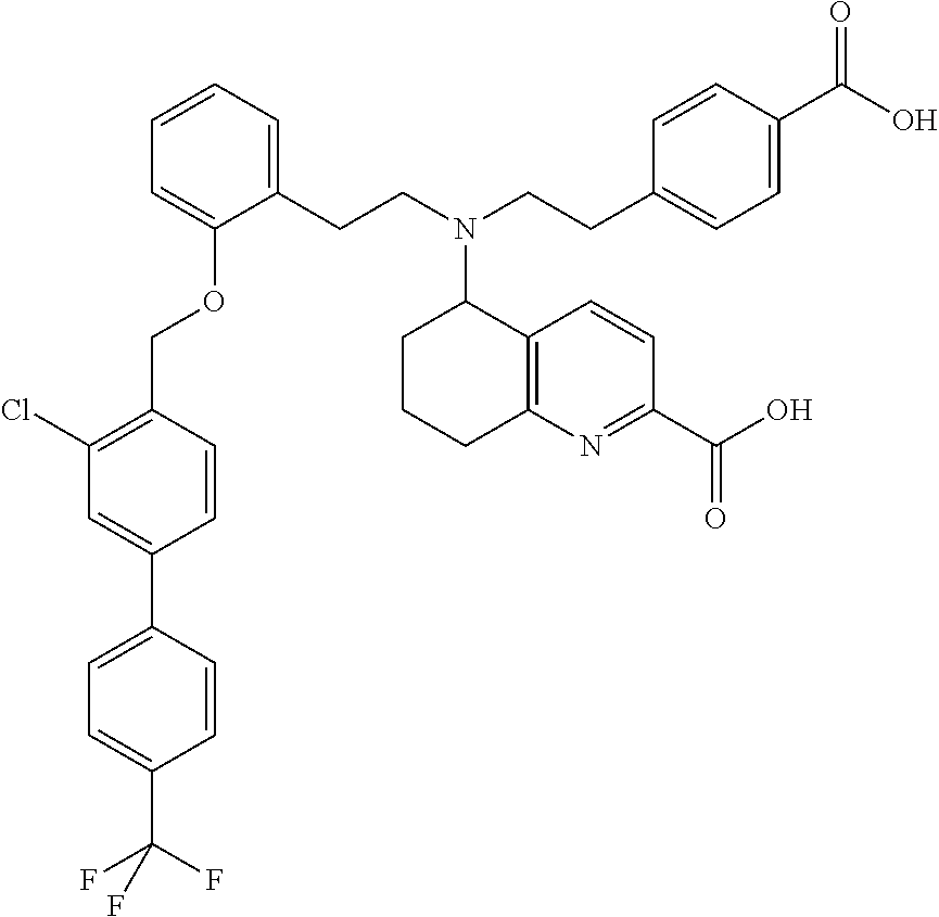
C1(C2=CC(Cl)=C(COC3=CC=CC=C3CCN(CCC3=CC=C(C(O)=O)C=C3)C3CCCC4=C3C=CC(C(O)=O)=N4)C=C2)=CC=C(C(F)(F)F)C=C1
